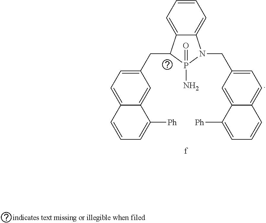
C1(CC2C3=CC=CC=C3N(CC3=CC=C4C(=C3)C([Ph])=CC=C4)P2(=O)N)=CC=C2C(=C1)C([Ph])=CC=C2
